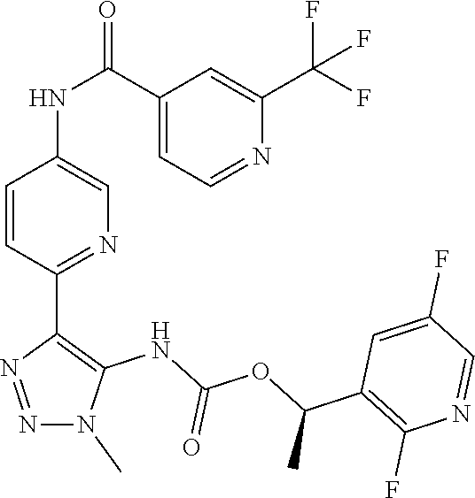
N1(C)N=NC(C2=NC=C(NC(C3=CC=NC(C(F)(F)F)=C3)=O)C=C2)=C1NC(OC(C1=C(F)N=CC(F)=C1)C)=O
